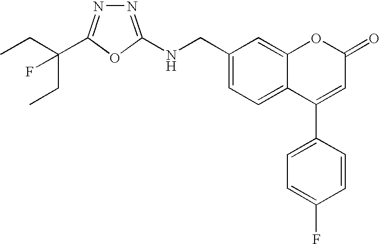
C1(CNC2=NN=C(C(CC)(F)CC)O2)=CC=C2C(=C1)OC(=O)C=C2C1=CC=C(F)C=C1
